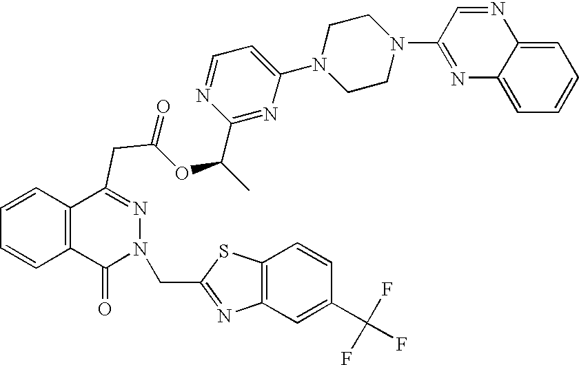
C1=CC2=C(C=C1)C(=O)N(CC1=NC3=C(S1)C=CC(C(F)(F)F)=C3)N=C2CC(=O)OC(C1=NC(N2CCN(C3=NC4=CC=CC=C4N=C3)CC2)=CC=N1)C
